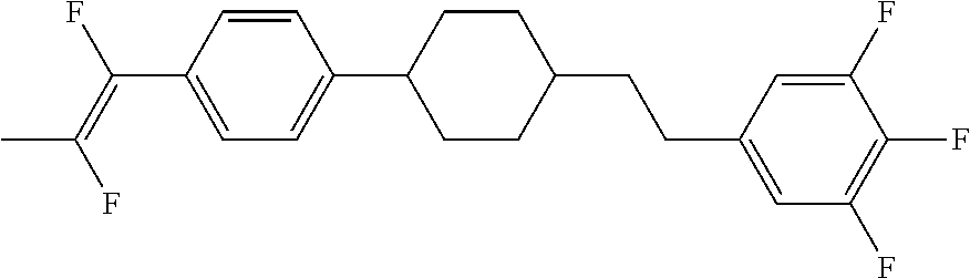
C(C1=CC=C(C2CCC(CCC3=CC(F)=C(F)C(F)=C3)CC2)C=C1)(=C(F)C)F
